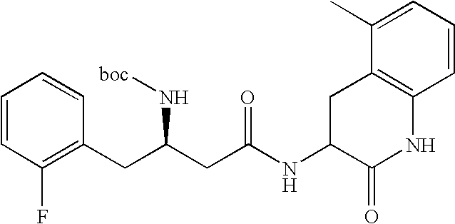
C1=CC(F)=C(CC(CC(NC2C(=O)NC3=C(C2)C(C)=CC=C3)=O)N[boc])C=C1
